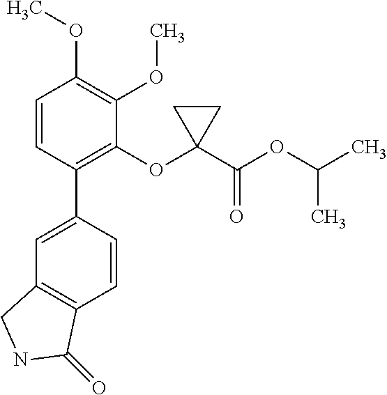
C1=C(C2=C(OC3(C(OC(C)C)=O)CC3)C(OC)=C(OC)C=C2)C=CC2=C1CNC2=O
